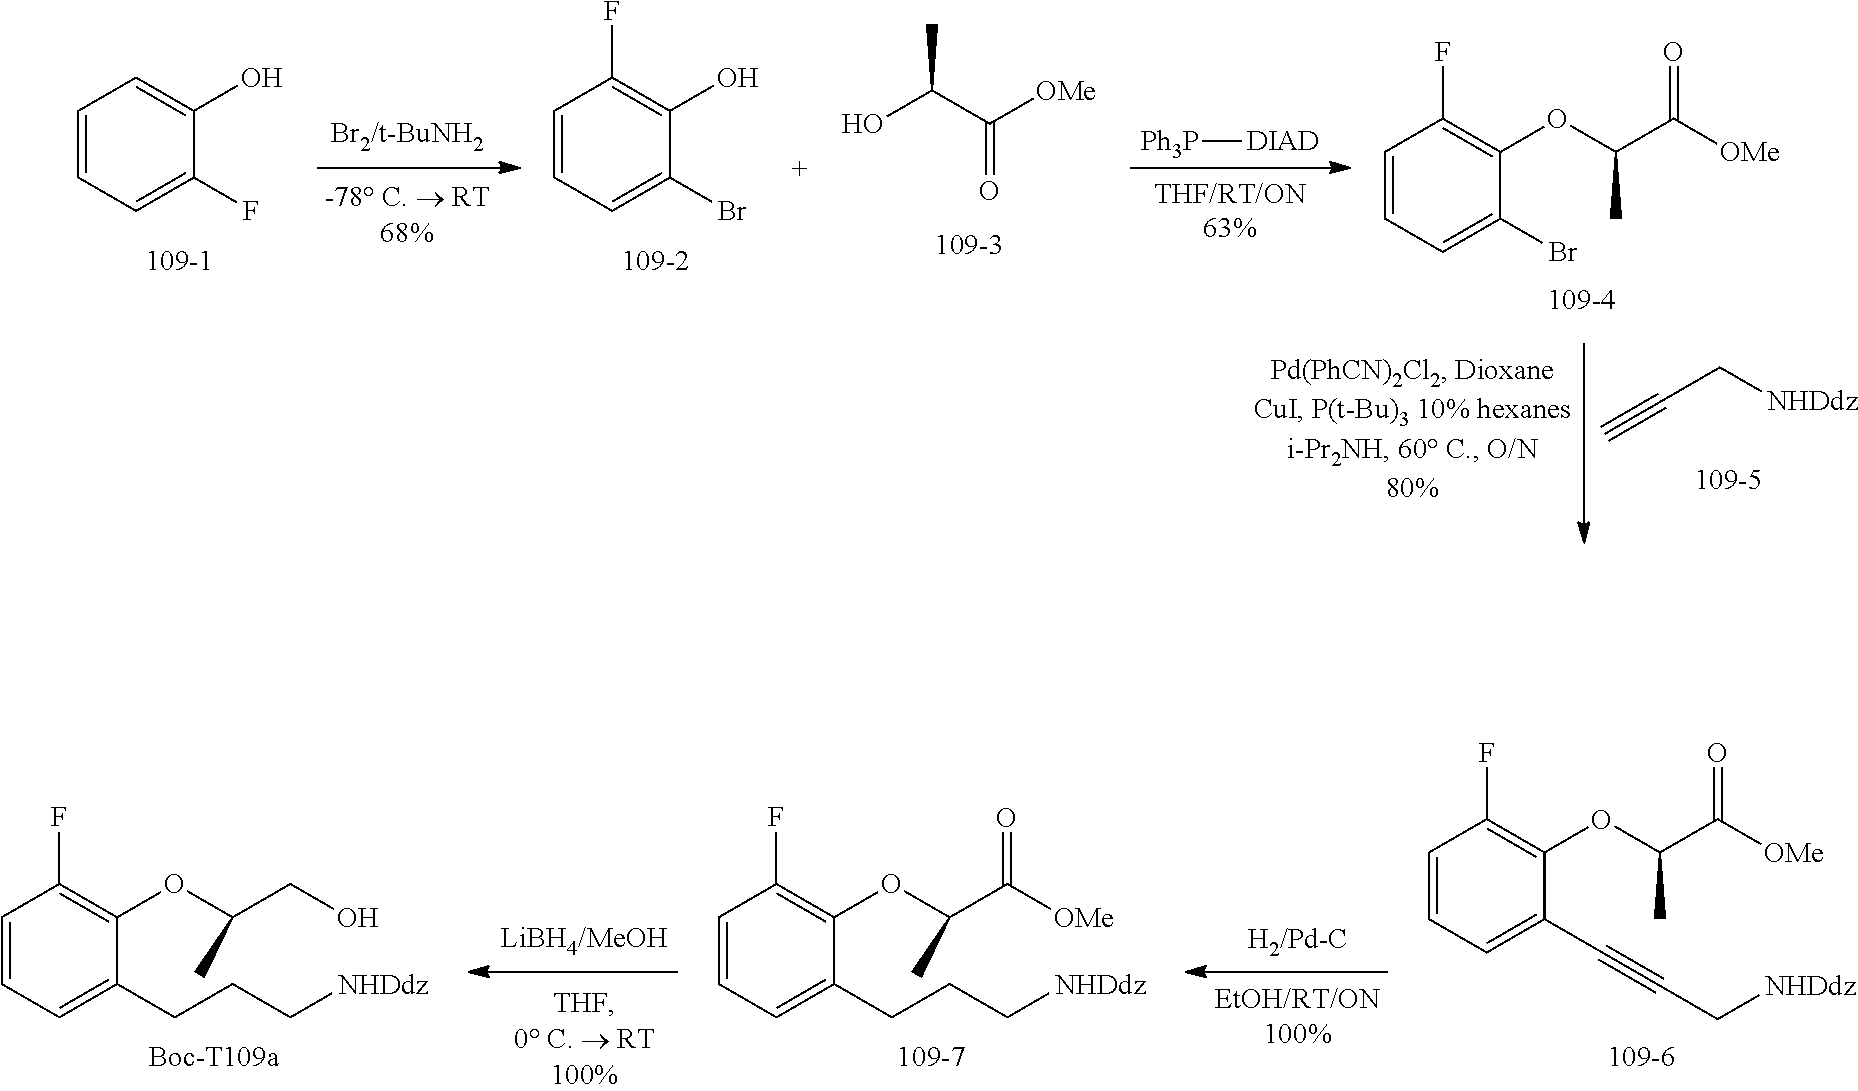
[Ph3P][DIAD].CC(C([OMe])=O)O.C1=CC=C(F)C(O)=C1.C1=CC=C(Br)C(O)=C1F.C1=CC=C(Br)C(OC(C([OMe])=O)C)=C1F.C(C[NHDdz])#C.C1=CC=C(C#CC[NHDdz])C(OC(C([OMe])=O)C)=C1F.C1=CC=C(CCC[NHDdz])C(OC(CO)C)=C1F.C1=CC=C(CCC[NHDdz])C(OC(C([OMe])=O)C)=C1F
